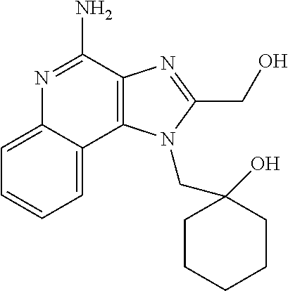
C1=CC=C2C(=C1)N=C(N)C1=C2N(CC2(O)CCCCC2)C(CO)=N1
